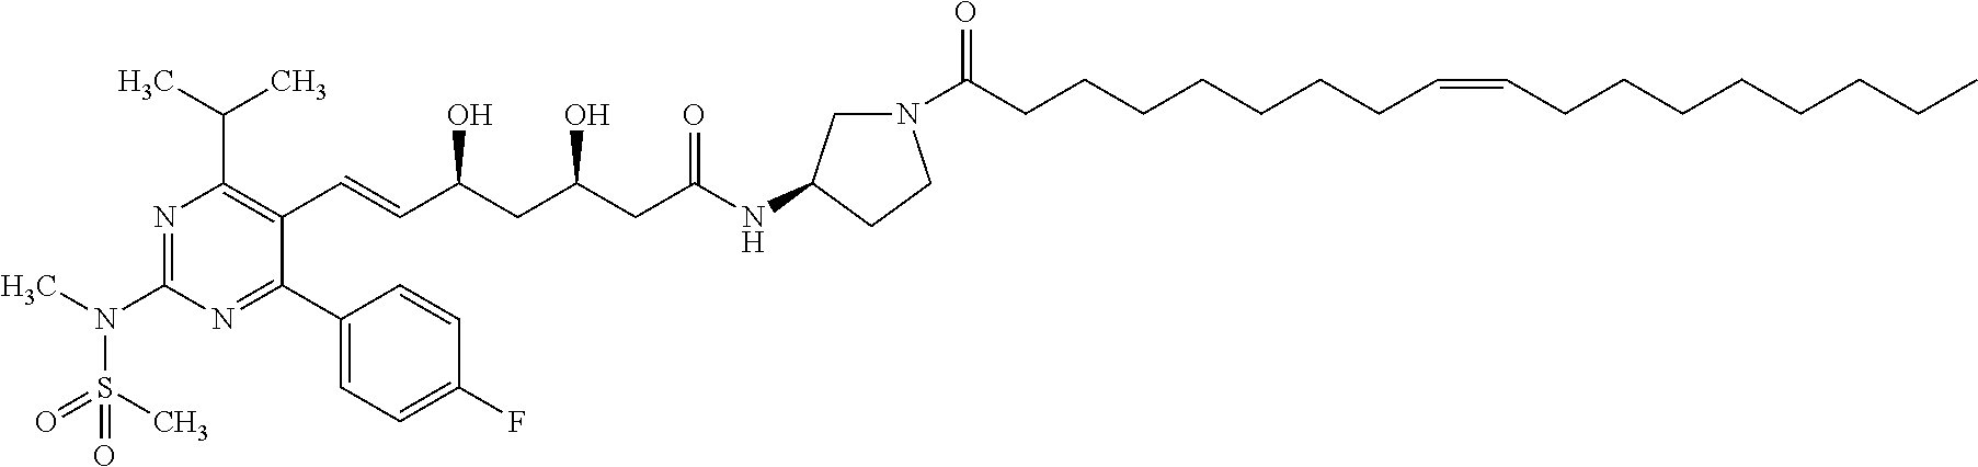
N1=C(N(C)S(C)(=O)=O)N=C(C2=CC=C(F)C=C2)C(C=CC(CC(CC(NC2CN(C(CCCCCCCC=CCCCCCCCC)=O)CC2)=O)O)O)=C1C(C)C
